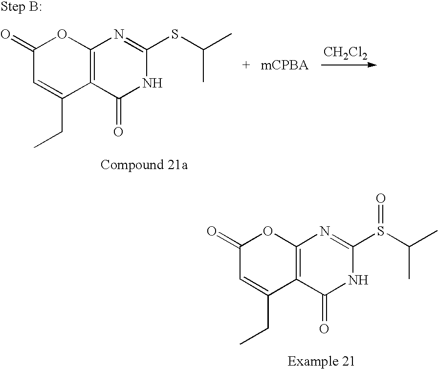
C12=C(C(=O)NC(SC(C)C)=N1)C(CC)=CC(=O)O2.[CH2Cl2].C12=C(C(=O)NC(S(C(C)C)=O)=N1)C(CC)=CC(=O)O2
